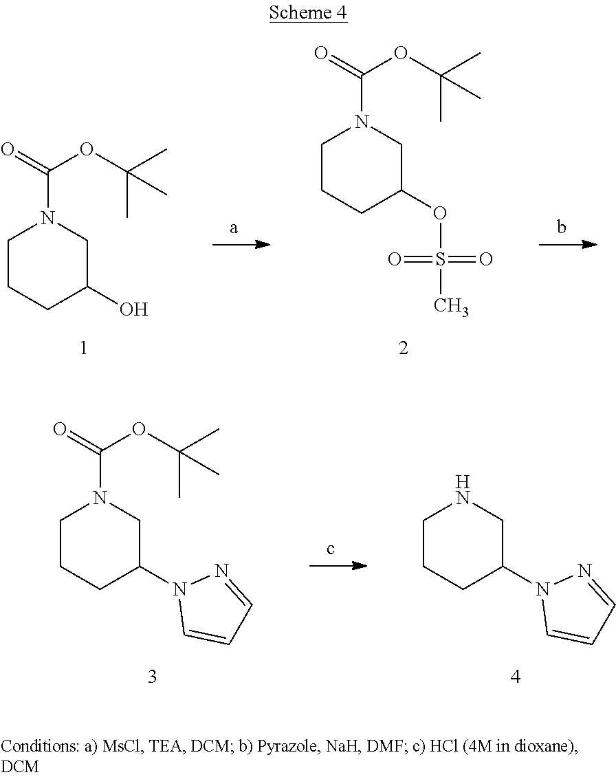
C1CCC(O)CN1C(=O)OC(C)(C)C.C1CCC(OS(=O)(=O)C)CN1C(=O)OC(C)(C)C.C1CCC(N2C=CC=N2)CN1.C1CCC(N2C=CC=N2)CN1C(=O)OC(C)(C)C
